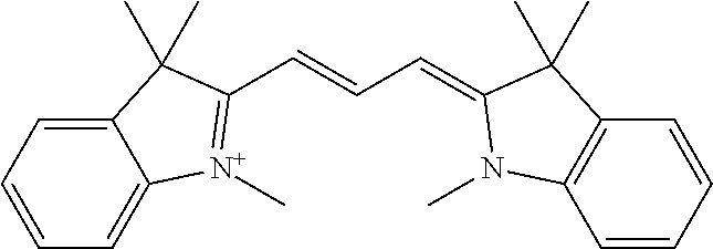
C1=CC=C2C(=C1)[N+](C)=C(C=CC=C1C(C)(C)C3=C(C=CC=C3)N1C)C2(C)C
